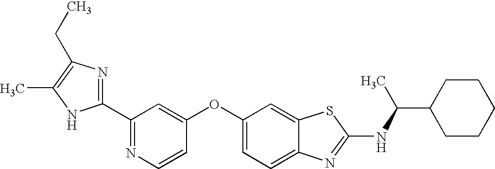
N1=C(C2=NC(CC)=C(C)N2)C=C(OC2=CC=C3C(=C2)SC(NC(C2CCCCC2)C)=N3)C=C1
